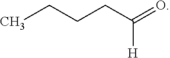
CCCCC(=O)[H]
